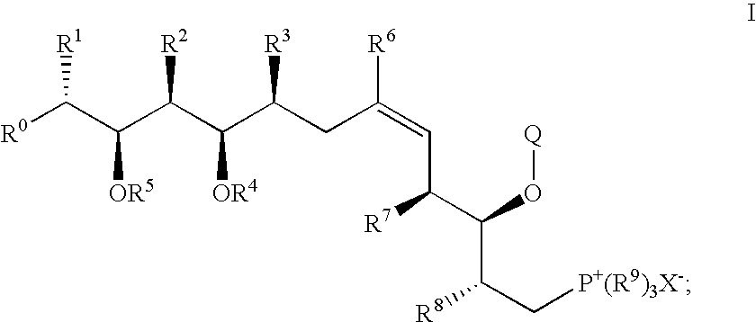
[R0]C(C(C(C(C(CC(=CC(C(C(C[P+(R9)3X-])[R8])O[Q])[R7])[R6])[R3])[OR4])[R2])[OR5])[R1]
